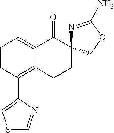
C1=CC(C2=CSC=N2)=C2C(=C1)C(=O)C1(CC2)N=C(N)OC1
